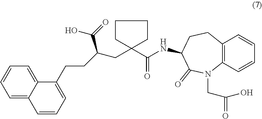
C(=O)(C1(CC(CCC2=CC=CC3=CC=CC=C23)C(=O)O)CCCC1)NC1CCC2=C(C=CC=C2)N(CC(=O)O)C1=O
